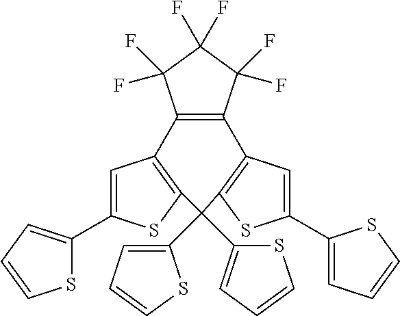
C1(F)(F)C(F)(F)C(F)(F)C2=C1C1=C(SC(C3=CC=CS3)=C1)C(C1=CC=CS1)(C1=CC=CS1)C1=C2C=C(C2=CC=CS2)S1
